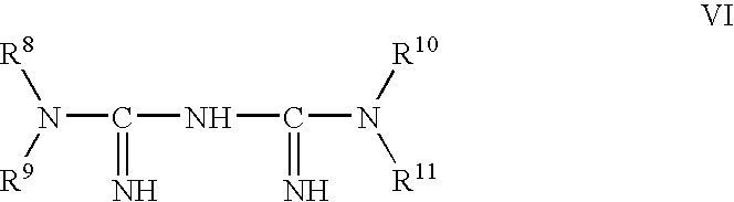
N(C(NC(N([R10])[R11])=N)=N)([R8])[R9]
